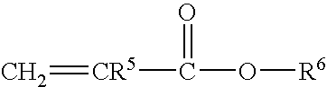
C=[CR5]C(O[R6])=O
